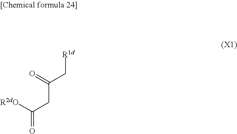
C(C(CC([R2dO])=O)=O)[R1d]
